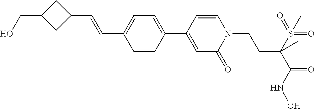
C1=CC(C2=CC(=O)N(CCC(C(=O)NO)(S(=O)(=O)C)C)C=C2)=CC=C1C=CC1CC(CO)C1
